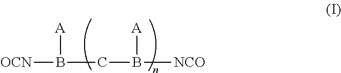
[OCN]B([A])CB([A])[NCO]
